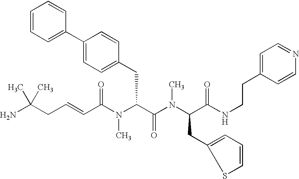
NC(CC=CC(N(C(C(=O)N(C)C(CC1=CC=CS1)C(=O)NCCC1=CC=NC=C1)CC1=CC=C(C2=CC=CC=C2)C=C1)C)=O)(C)C
